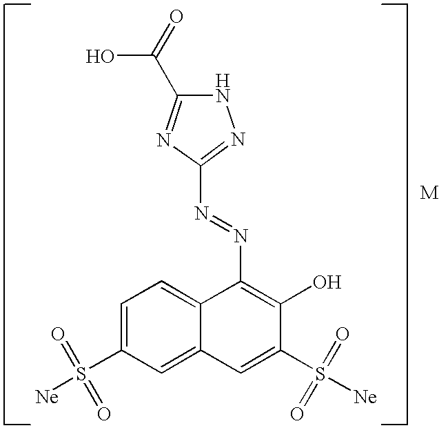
C1=C2C(=CC=C1S(=O)(=O)[Ne])C(N=NC1=NNC(C(O)=O)=N1)=C(O)C(S([Ne])(=O)=O)=C2
